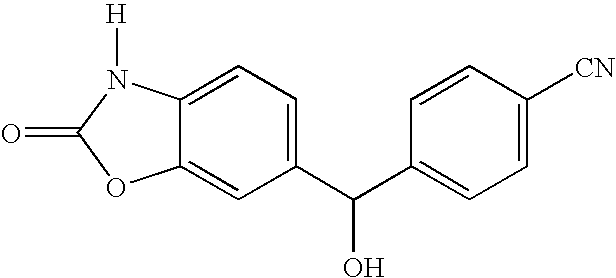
C12=CC(C(C3=CC=C([CN])C=C3)O)=CC=C1N([H])C(=O)O2
